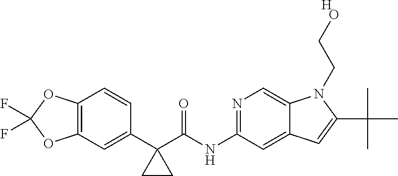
N1=C(NC(C2(C3=CC4=C(C=C3)OC(F)(F)O4)CC2)=O)C=C2C(=C1)N(CCO)C(C(C)(C)C)=C2.[H]
